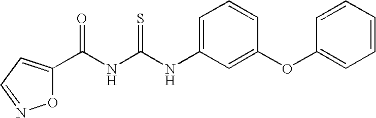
C(NC(NC1=CC=CC(OC2=CC=CC=C2)=C1)=S)(=O)C1=CC=NO1
